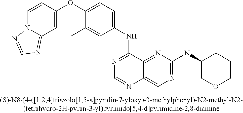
C1=CC(OC2=CC=C(NC3=NC=NC4=CN=C(N(C5COCCC5)C)N=C34)C=C2C)=CC2=NC=NN12
